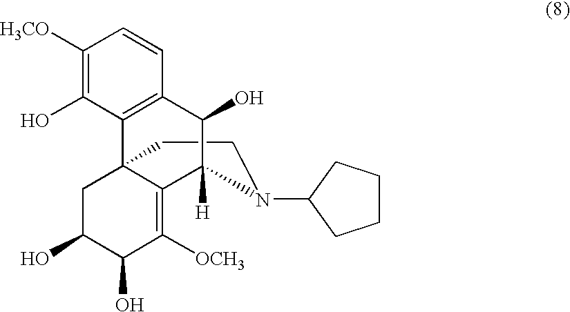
C1C23C4=C(C=CC([H3CO])=C4O)C(O)C([H])(C2=C([OCH3])C(O)C(O)C3)N(C2CCCC2)C1
